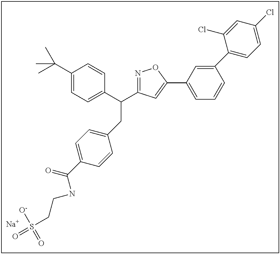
[Na].C1=C(C2=CC(C(C3=CC=C(C(C)(C)C)C=C3)CC3=CC=C(C(=O)NCCS(=O)([O-])=O)C=C3)=NO2)C=C(C2=CC=C(Cl)C=C2Cl)C=C1
